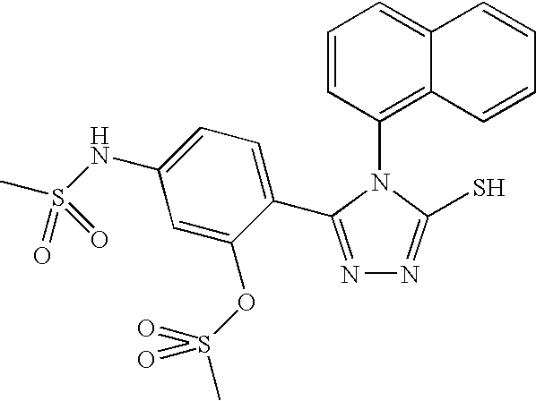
C1=CC(N2C(S)=NN=C2C2=CC=C(NS(C)(=O)=O)C=C2OS(C)(=O)=O)=C2C(=C1)C=CC=C2
